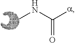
CNC([a])=O
